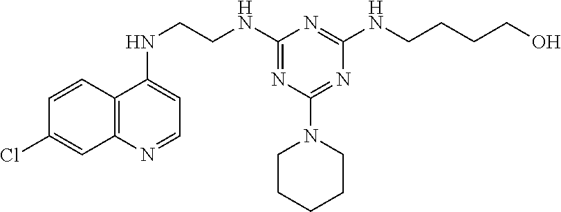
C12=C(N=CC=C1NCCNC1=NC(N3CCCCC3)=NC(NCCCCO)=N1)C=C(Cl)C=C2
